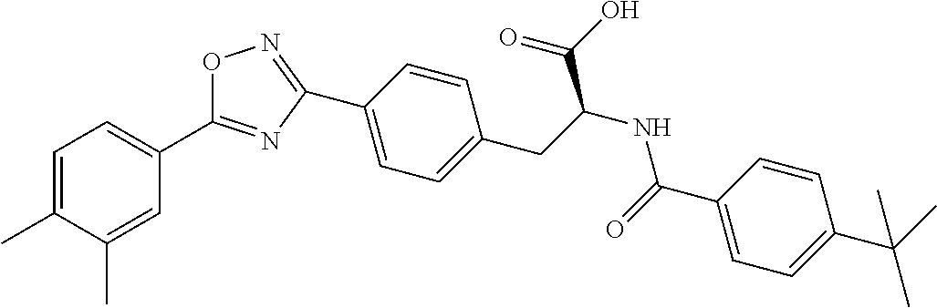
C1=CC(C2=NOC(C3=CC=C(C)C(C)=C3)=N2)=CC=C1CC(NC(C1=CC=C(C(C)(C)C)C=C1)=O)C(O)=O
